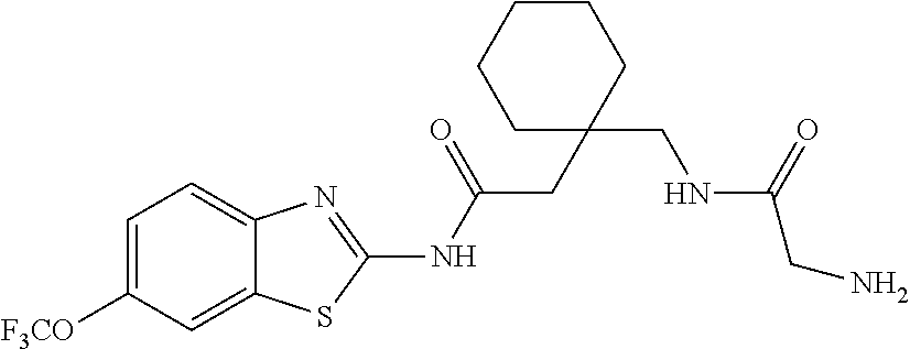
C1=C([F3CO])C=C2C(=C1)N=C(NC(CC1(CNC(=O)CN)CCCCC1)=O)S2
